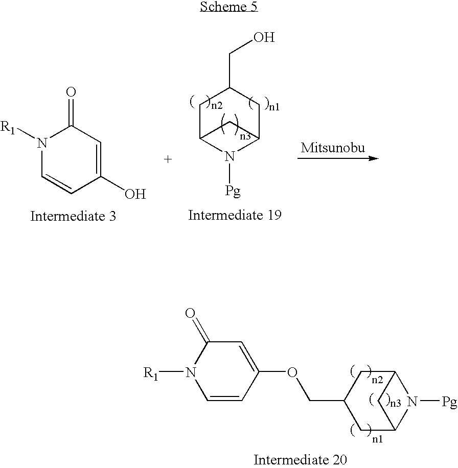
N1([R1])C=CC(O)=CC1=O.C1C2N([Pg])C(CC1CO)C2.C1=CC(OCC2CC3N([Pg])C(C2)C3)=CC(=O)N1[R1]
